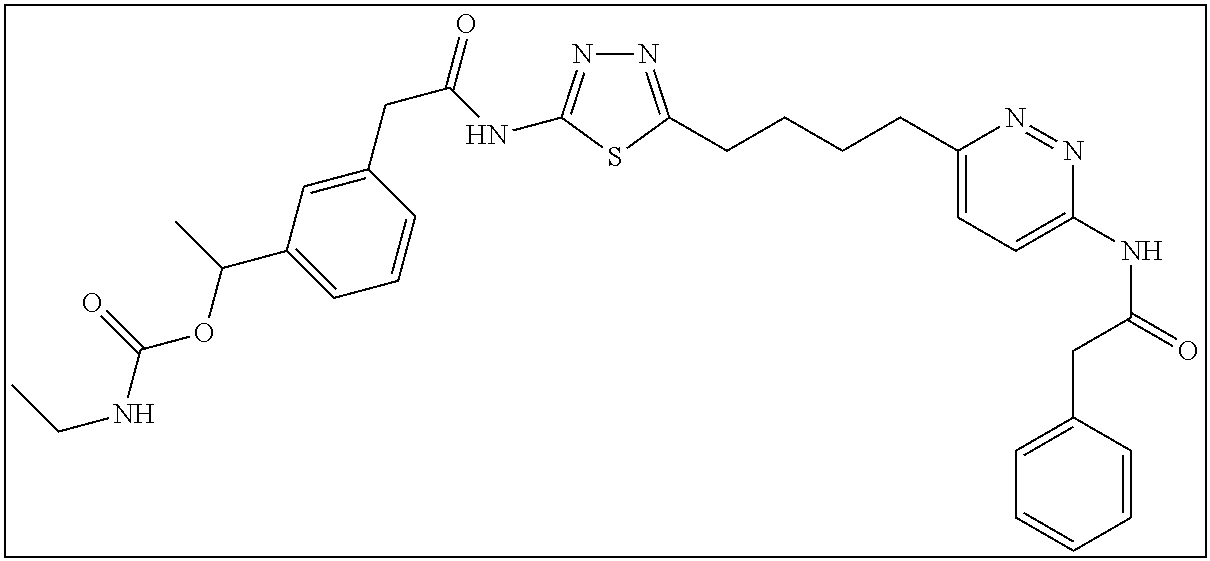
N1=C(CCCCC2=CC=C(NC(=O)CC3=CC=CC=C3)N=N2)SC(NC(CC2=CC(C(C)OC(NCC)=O)=CC=C2)=O)=N1
